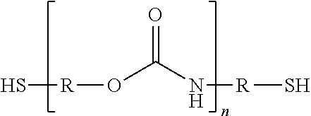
S[R]OC(N[R]S)=O
